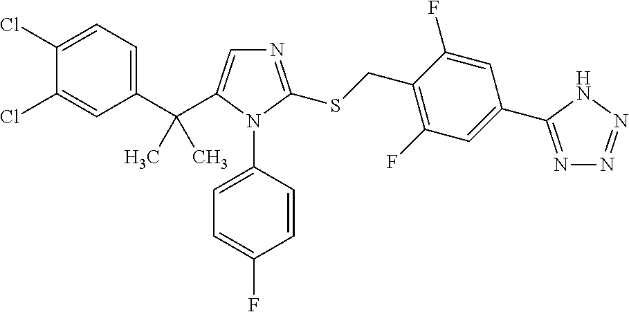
C1(Cl)=CC=C(C(C2=CN=C(SCC3=C(F)C=C(C4=NN=NN4)C=C3F)N2C2=CC=C(F)C=C2)(C)C)C=C1Cl
